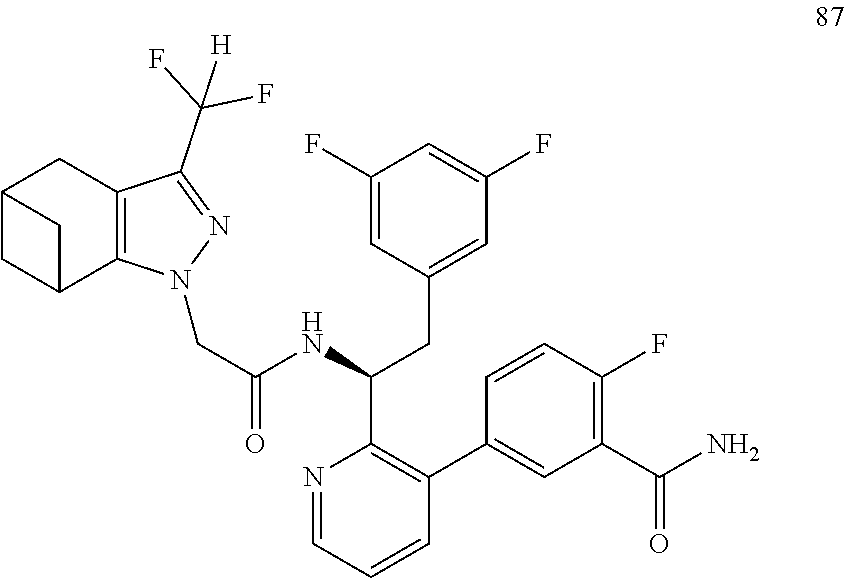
N1=CC=CC(C2=CC(C(N)=O)=C(F)C=C2)=C1C(NC(CN1C2=C(CC3CC2C3)C(C(F)(F)[H])=N1)=O)CC1=CC(F)=CC(F)=C1
